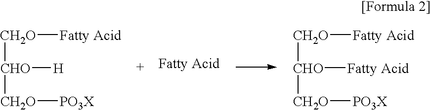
[CH2O]([Fatty Acid])[CHO]([CH2O][PO3X])[H].[CH2O]([Fatty Acid])[CHO]([CH2O][PO3X])[Fatty Acid]
